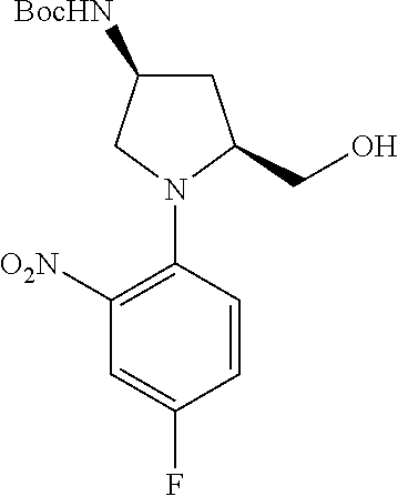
[O2N]C1=C(N2C(CO)CC([BocHN])C2)C=CC(F)=C1
